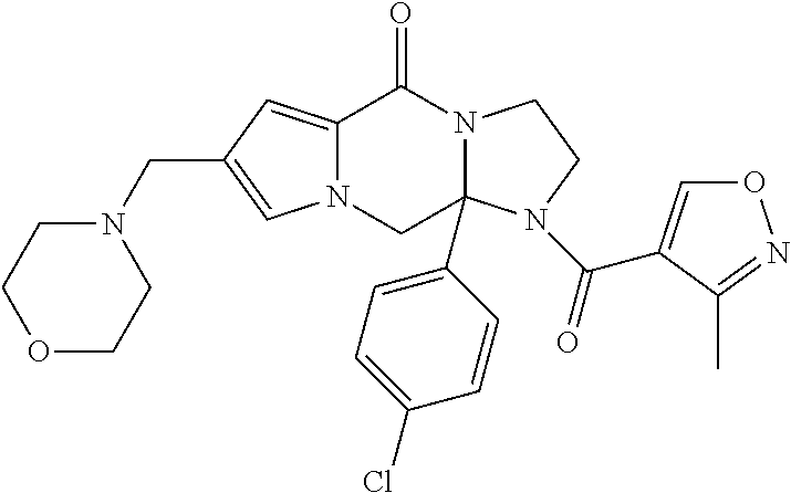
C12=CC(CN3CCOCC3)=CN1CC1(C3=CC=C(Cl)C=C3)N(C2=O)CCN1C(=O)C1=CON=C1C
